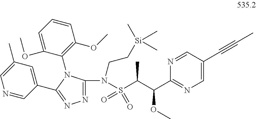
N1=CC(C2=NN=C(N(CC[Si](C)(C)C)S(C(C(C3=NC=C(C#CC)C=N3)OC)C)(=O)=O)N2C2=C(OC)C=CC=C2OC)=CC(C)=C1
